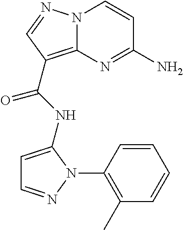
NC1=NC2=C(C(=O)NC3=CC=NN3C3=C(C)C=CC=C3)C=NN2C=C1
